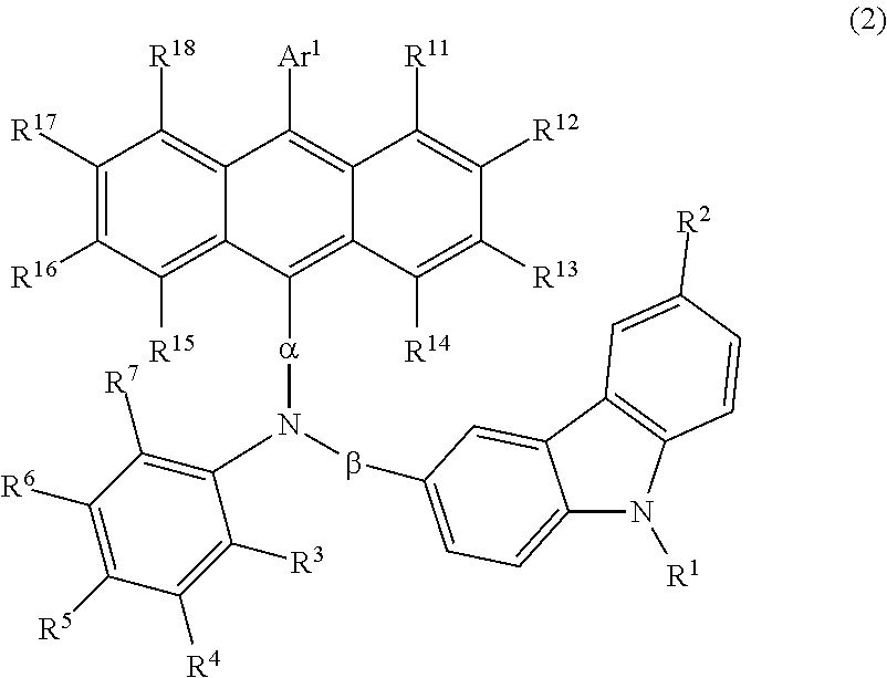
C1([R17])=C([R16])C([R15])=C2C(=C1[R18])C([Ar1])=C1C(=C2[a]N(C2=C([R7])C([R6])=C([R5])C([R4])=C2[R3])bC2=CC=C3N([R1])C4=C(C3=C2)C=C([R2])C=C4)C([R14])=C([R13])C([R12])=C1[R11]
